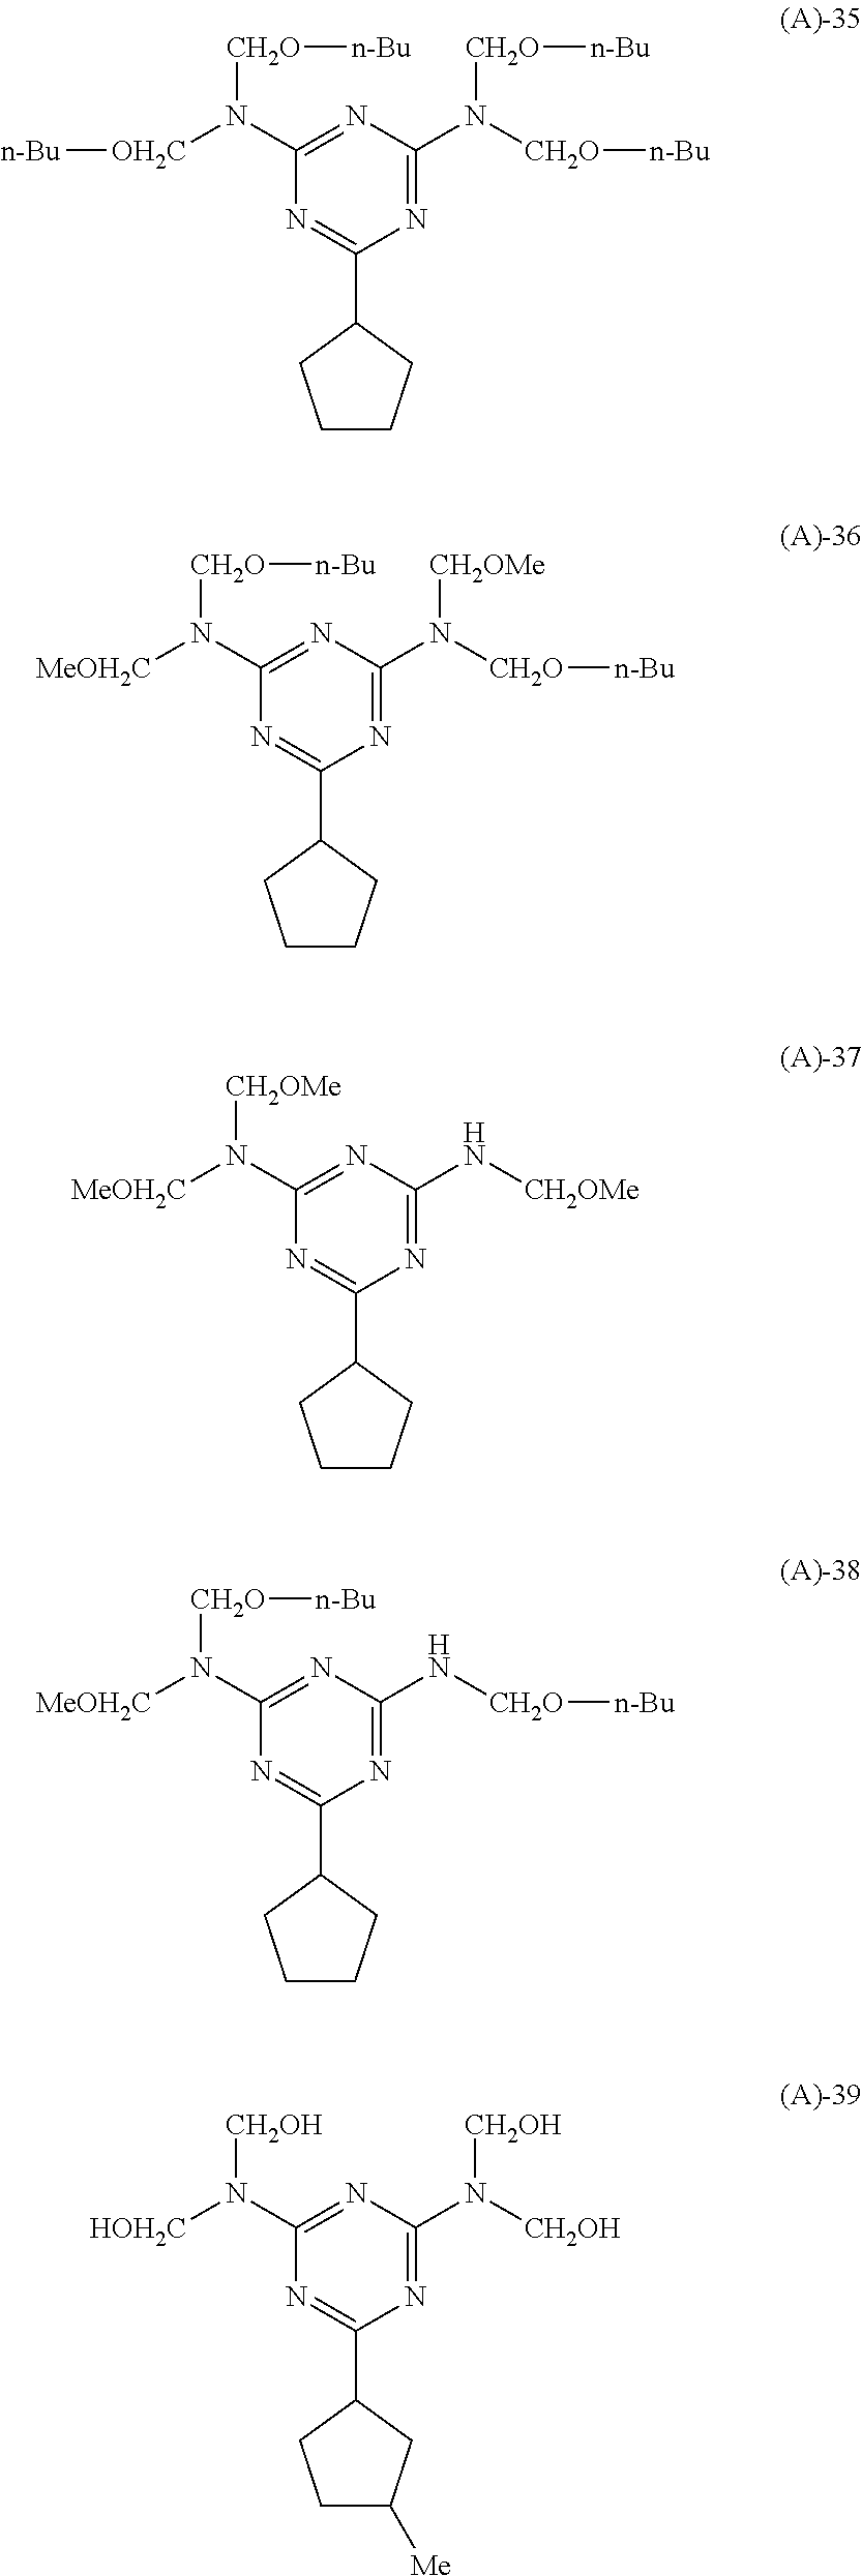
C1(N([OH2C][n-Bu])[CH2O][n-Bu])=NC(N([CH2O][n-Bu])[CH2O][n-Bu])=NC(C2CCCC2)=N1.C1(N([MeOH2C])[CH2O][n-Bu])=NC(N([CH2O][n-Bu])[CH2OMe])=NC(C2CCCC2)=N1.C1(N([MeOH2C])[CH2OMe])=NC(N[CH2OMe])=NC(C2CCCC2)=N1.C1(N([MeOH2C])[CH2O][n-Bu])=NC(N[CH2O][n-Bu])=NC(C2CCCC2)=N1.C1(N([HOH2C])[CH2OH])=NC(N([CH2OH])[CH2OH])=NC(C2CCC([Me])C2)=N1
